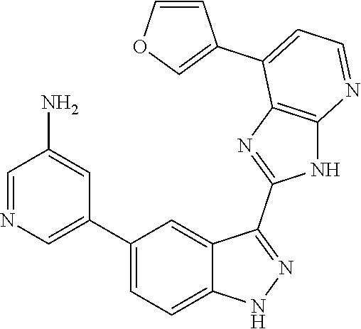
C1=NC=C(C2=CC=C3C(=C2)C(C2=NC4=C(N2)N=CC=C4C2=COC=C2)=NN3)C=C1N
